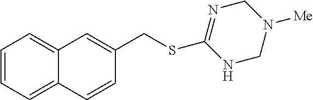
C1=CC=C2C(=C1)C=C(CSC1=NCN([Me])CN1)C=C2
